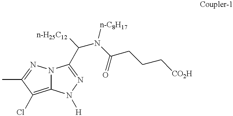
N12C(=C(Cl)C(C)=N1)N([H])N=C2C(N(C(CCC[CO2H])=O)[n-C8H17])[n-H25C12]
